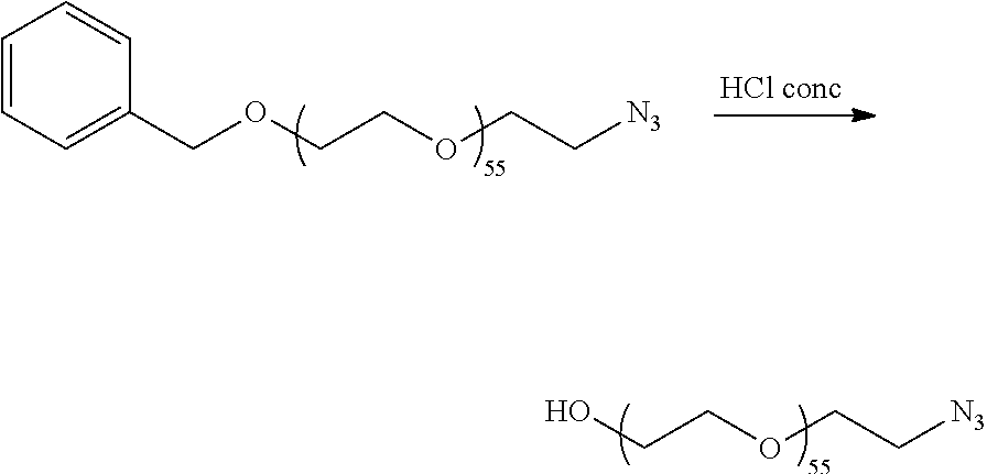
C1=CC=C(COCCOCC[N3])C=C1.OCCOCC[N3]
